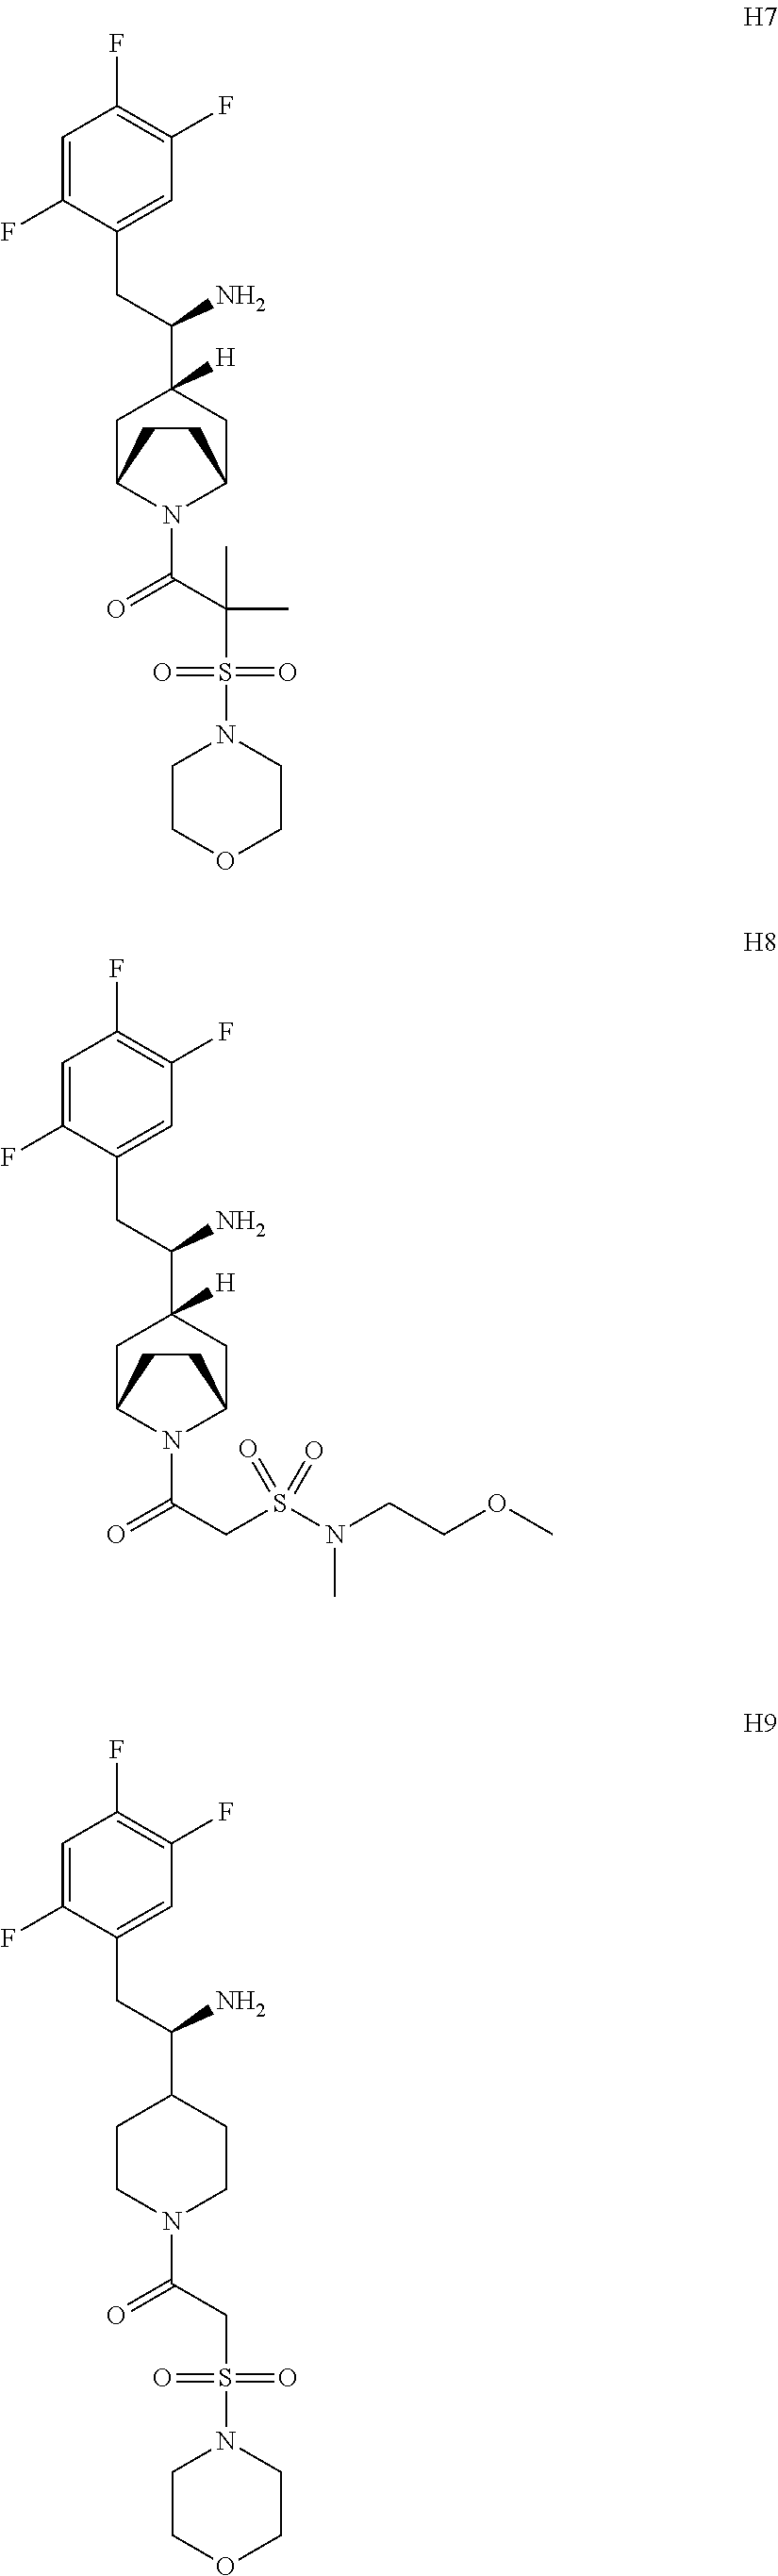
C1=C(F)C(CC(C2([H])CC3N(C(=O)C(S(=O)(=O)N4CCOCC4)(C)C)C(C2)CC3)N)=CC(F)=C1F.C1=C(F)C(CC(C2([H])CC3N(C(=O)CS(N(C)CCOC)(=O)=O)C(C2)CC3)N)=CC(F)=C1F.C1=C(F)C(CC(C2CCN(C(=O)CS(=O)(=O)N3CCOCC3)CC2)N)=CC(F)=C1F
